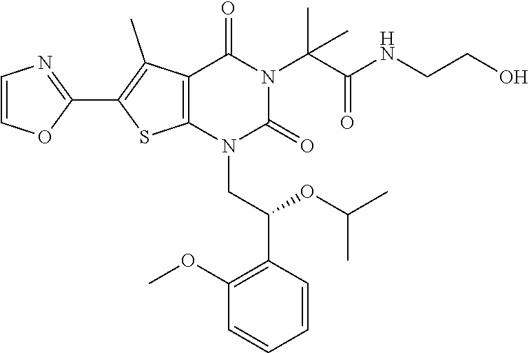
C12=C(N(CC(C3=C(OC)C=CC=C3)OC(C)C)C(=O)N(C(C(NCCO)=O)(C)C)C1=O)SC(C1=NC=CO1)=C2C
